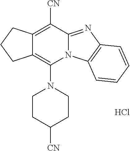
C12=C(N3CCC([CN])CC3)N3C(=NC4=C3C=CC=C4)C([CN])=C1CCC2.Cl
